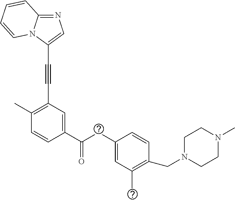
N1=C2N(C(C#CC3=C(C)C=CC(C(=O)CC4=CC(C)=C(CN5CCN(C)CC5)C=C4)=C3)=C1)C=CC=C2
